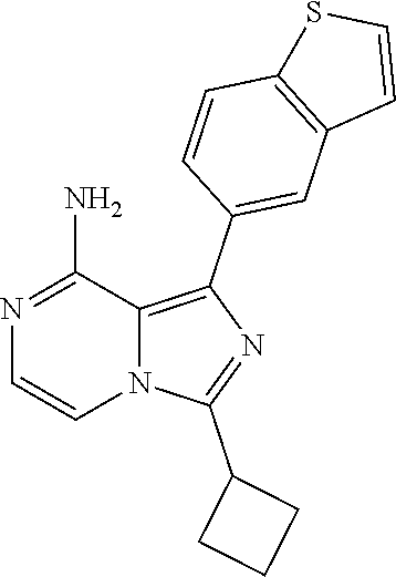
N1=C(N)C2=C(C3=CC4=C(C=C3)SC=C4)N=C(C3CCC3)N2C=C1
